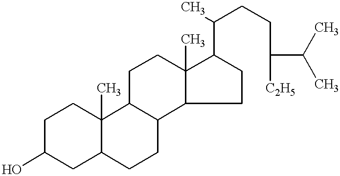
C1C(O)CC2C(C)(C1)C1C(CC2)C2C(C)(CC1)C(C(CCC([C2H5])C(C)C)C)CC2
